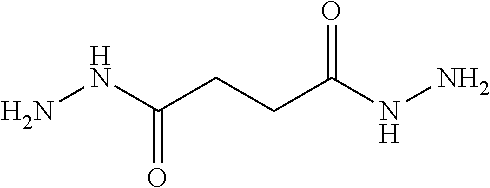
C(CCC(NN)=O)(NN)=O
